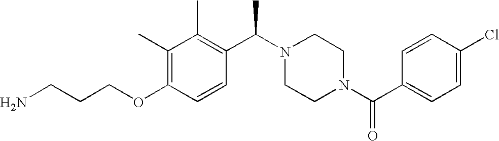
C(OC1=C(C)C(C)=C(C(N2CCN(C(C3=CC=C(Cl)C=C3)=O)CC2)C)C=C1)CCN
